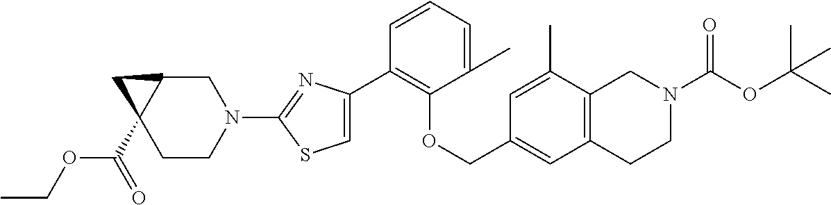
C1(C2=C(OCC3=CC4=C(C(C)=C3)CN(C(=O)OC(C)(C)C)CC4)C(C)=CC=C2)=CSC(N2CC3C(C(=O)OCC)(CC2)C3)=N1
